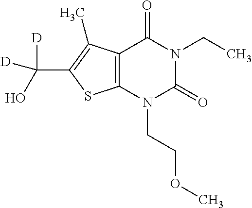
C12=C(N(CCOC)C(=O)N(CC)C1=O)SC(C(O)([D])[D])=C2C
